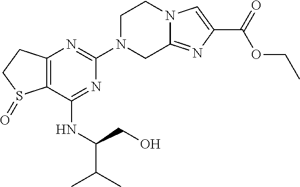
C12=C(C(NC(C(C)C)CO)=NC(N3CC4=NC(C(=O)OCC)=CN4CC3)=N1)S(=O)CC2
